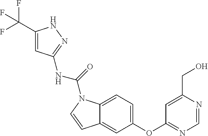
C1(C(F)(F)F)=CC(NC(=O)N2C3=CC=C(OC4=NC=NC(CO)=C4)C=C3C=C2)=NN1
